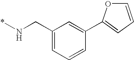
C1(CN*)=CC=CC(C2=CC=CO2)=C1
